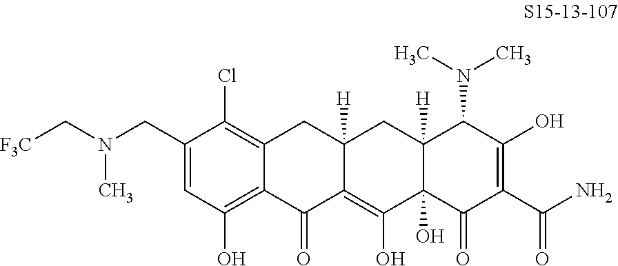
C1(CN(C[F3C])C)=CC(O)=C2C(=C1Cl)CC1([H])C(=C(O)C3(O)C([H])(C1)C(N(C)C)C(O)=C(C(N)=O)C3=O)C2=O
